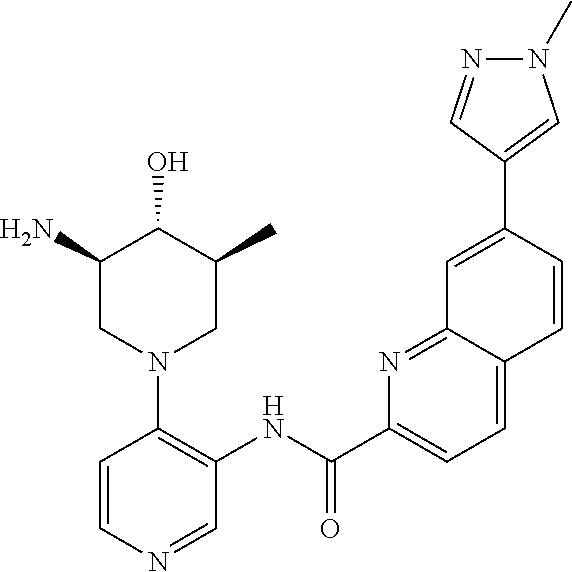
C1(N)CN(C2=C(NC(C3=CC=C4C(=N3)C=C(C3=CN(C)N=C3)C=C4)=O)C=NC=C2)CC(C)C1O
